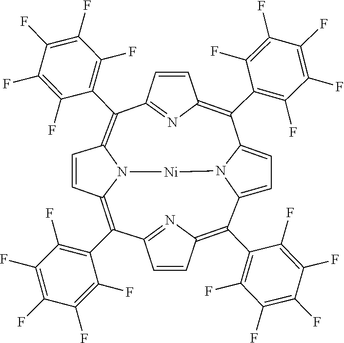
C12=NC(=C(C3=C(F)C(F)=C(F)C(F)=C3F)C3=CC=C4N3[Ni]N3C(=C(C5=C(F)C(F)=C(F)C(F)=C5F)C5=NC(=C4C4=C(F)C(F)=C(F)C(F)=C4F)C=C5)C=CC3=C1C1=C(F)C(F)=C(F)C(F)=C1F)C=C2
